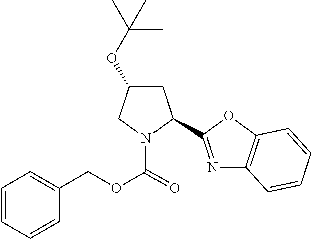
C1(OC(C)(C)C)CC(C2=NC3=C(O2)C=CC=C3)N(C(=O)OCC2=CC=CC=C2)C1
